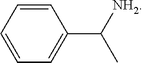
C1=CC=CC=C1C([NH2])C
